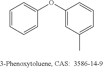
C1(OC2=CC(C)=CC=C2)=CC=CC=C1
